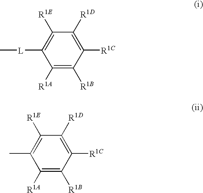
C1([R1A])=C([R1B])C([R1C])=C([R1D])C([R1E])=C1[L]C.C1([R1A])=C([R1B])C([R1C])=C([R1D])C([R1E])=C1C
